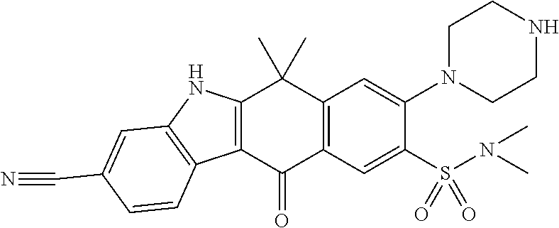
C1=C(N2CCNCC2)C(S(N(C)C)(=O)=O)=CC2=C1C(C)(C)C1=C(C3=C(N1)C=C(C#N)C=C3)C2=O
